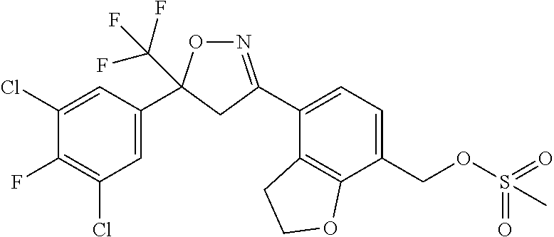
C1=C(C2(C(F)(F)F)ON=C(C3=CC=C(COS(=O)(=O)C)C4=C3CCO4)C2)C=C(Cl)C(F)=C1Cl
